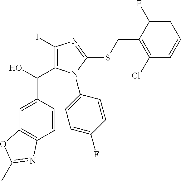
OC(C1=C(I)N=C(SCC2=C(Cl)C=CC=C2F)N1C1=CC=C(F)C=C1)C1=CC2=C(C=C1)N=C(C)O2
